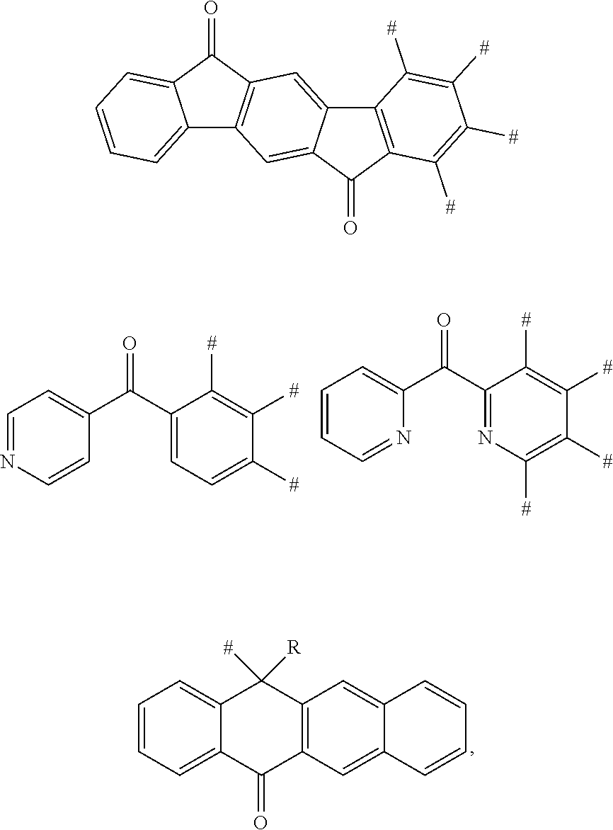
C1=NC=CC(C(=O)C2=CC=C([#])C([#])=C2[#])=C1.C1=CC=NC(C(=O)C2=NC([#])=C([#])C([#])=C2[#])=C1.C1=CC=C2C(=C1)C([#])([R])C1=C(C2=O)C=C2C(=C1)C=CC=C2.C12=CC=CC=C1C(=O)C1=C2C=C2C(=C1)C1=C(C2=O)C([#])=C([#])C([#])=C1[#]
